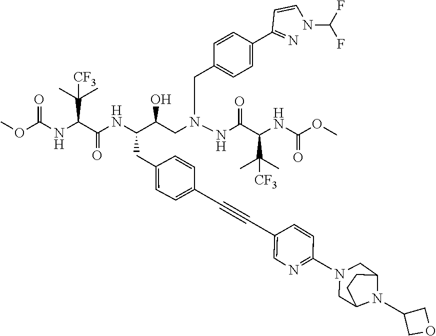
C12CN(C3=NC=C(C#CC4=CC=C(CC(NC(C(NC(OC)=O)C(C)(C)[CF3])=O)C(CN(NC(C(NC(OC)=O)C(C)(C)[CF3])=O)CCC5=CC=C(C(=N)C=CNC(F)F)C=C5)O)C=C4)C=C3)CC(CC1)N2C1COC1
